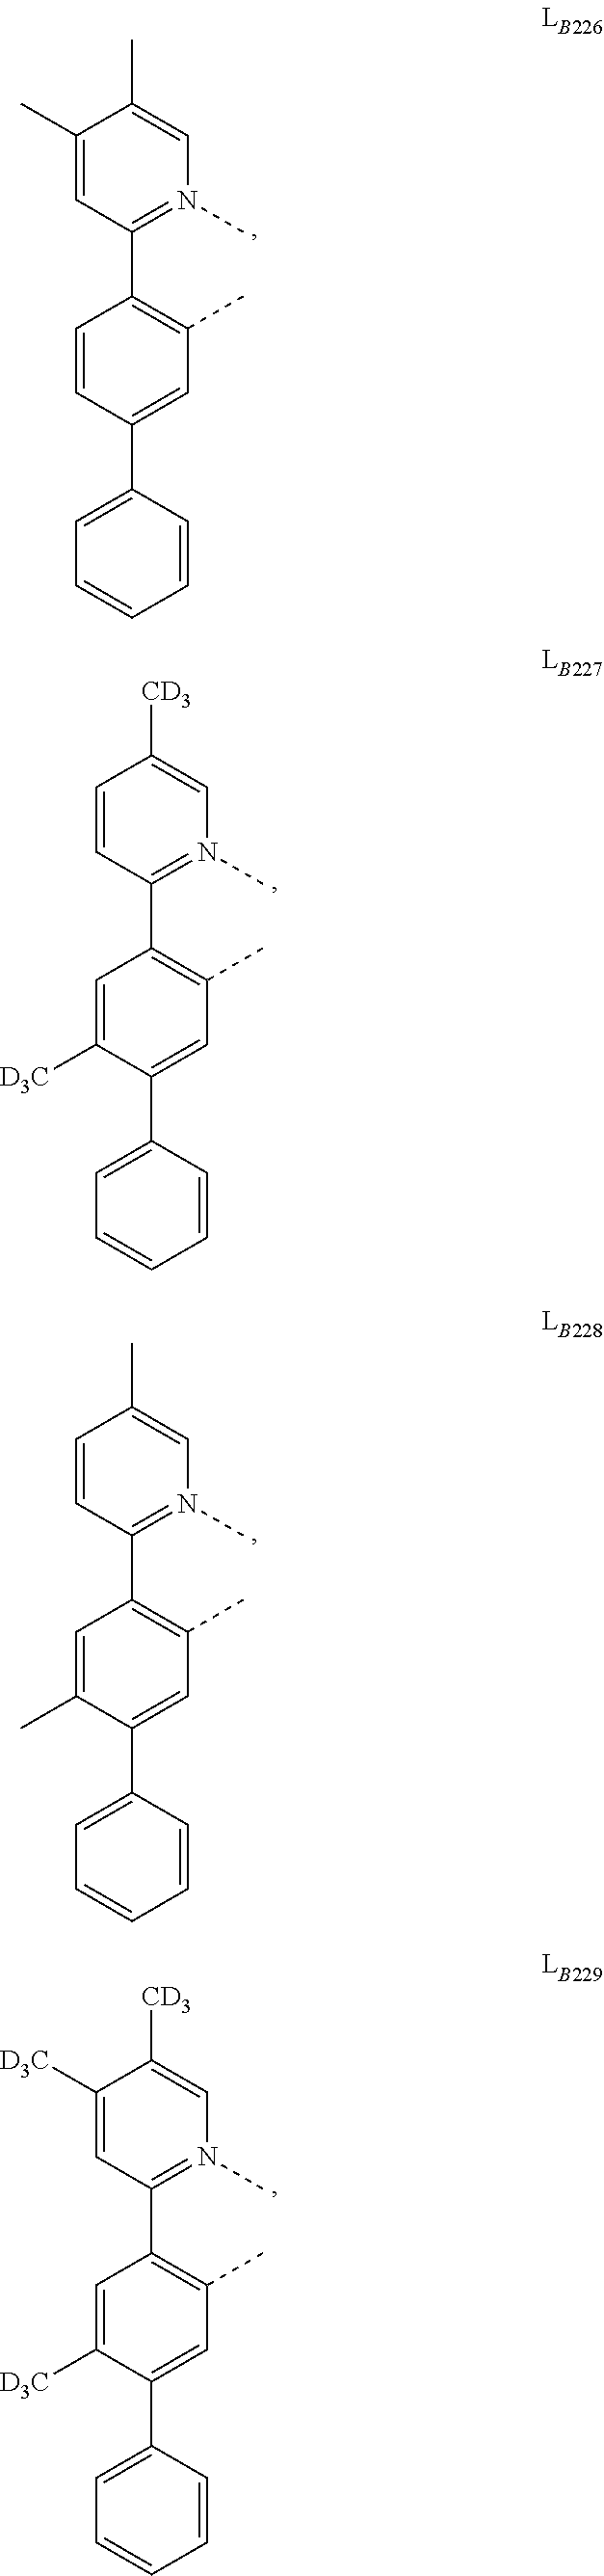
C1(C)=CC(C2=C(C)C=C(C3=CC=CC=C3)C=C2)=N(C)C=C1C.C1=CC(C2=C(C)C=C(C3=CC=CC=C3)C([D3C])=C2)=N(C)C=C1[CD3].C1=CC(C2=C(C)C=C(C3=CC=CC=C3)C(C)=C2)=N(C)C=C1C.C1([D3C])=CC(C2=C(C)C=C(C3=CC=CC=C3)C([D3C])=C2)=N(C)C=C1[CD3]
